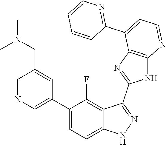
C1=NC=C(C2=CC=C3C(=C2F)C(C2=NC4=C(N2)N=CC=C4C2=NC=CC=C2)=NN3)C=C1CN(C)C
